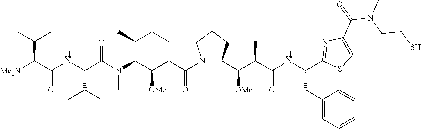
[Me2N]C(C(NC(C(N(C(C(CC(=O)N1CCCC1C(C(C(NC(CC1=CC=CC=C1)C1=NC(C(=O)N(CCS)C)=CS1)=O)C)[OMe])[OMe])C(C)CC)C)=O)C(C)C)=O)C(C)C
